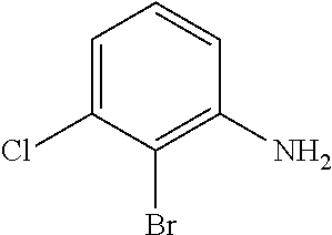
C1=C(Cl)C(Br)=C(N)C=C1
